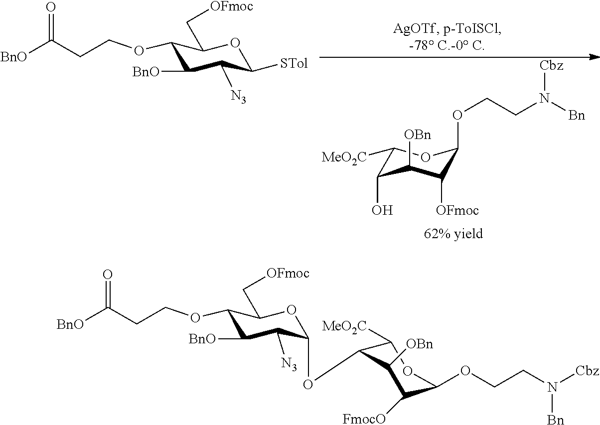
C1(OCCC([BnO])=O)C([BnO])C([N3])C([STol])OC1C[OFmoc].C1([MeO2C])C(O)C([OBn])C([OFmoc])C(OCCN([Bn])[Cbz])O1.C1(OCCC([BnO])=O)C([BnO])C([N3])C(OC2C([MeO2C])OC(OCCN([Cbz])[Bn])C([FmocO])C2[OBn])OC1C[OFmoc]
